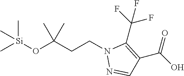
C(C1=C(C(F)(F)F)N(CCC(O[Si](C)(C)C)(C)C)N=C1)(O)=O
